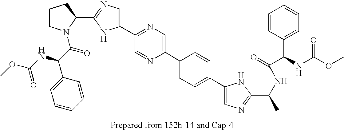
C1(C2=NC=C(C3=CC=C(C4=CN=C(C(C)NC(=O)C(C5=CC=CC=C5)NC(OC)=O)N4)C=C3)N=C2)=CN=C(C2N(C(C(NC(OC)=O)C3=CC=CC=C3)=O)CCC2)N1
